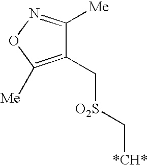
C1(C[O2S]C[*CH*])=C([Me])ON=C1[Me]
